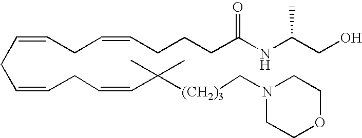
[(CH2)3](CN1CCOCC1)C(C)(C=CCC=CCC=CCC=CCCCC(NC(CO)C)=O)C
